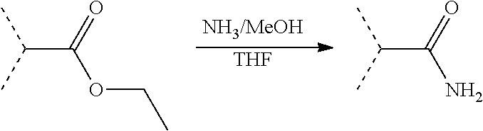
[THF].C(C(=O)OCC)(C)C.C(C(=O)N)(C)C
